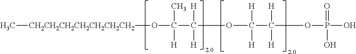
[CH2CH2CH2CH2CH2CH2CH2](OC(C(OC(C(OP(O)(=O)O)([H])[H])([H])[H])([H])[H])(C)[H])C
